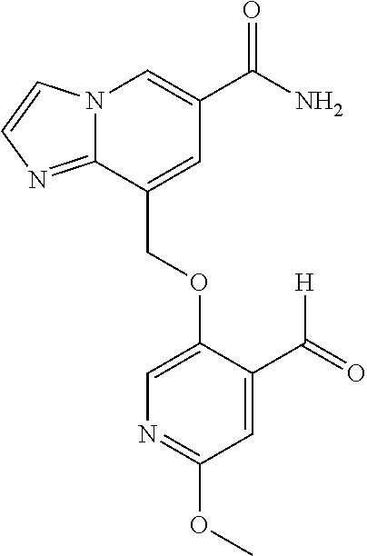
N12C(=NC=C1)C(COC1=CN=C(OC)C=C1C(=O)[H])=CC(C(N)=O)=C2
